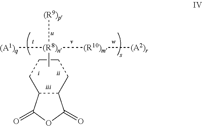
C1C2C(CCC1)C(=O)OC2=O.C[(R8)n]([(A1)q])([(R10)m][(A2)r])[(R9)p]
